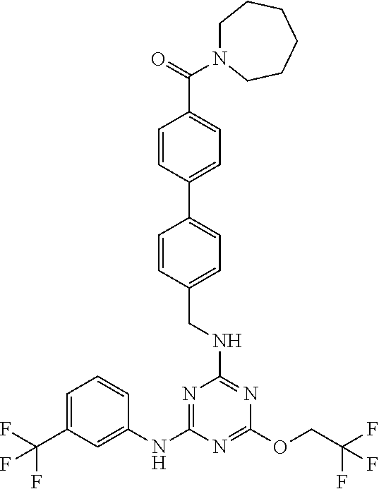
N1=C(NC2=CC(C(F)(F)F)=CC=C2)N=C(OCC(F)(F)F)N=C1NCC1=CC=C(C2=CC=C(C(N3CCCCCC3)=O)C=C2)C=C1
